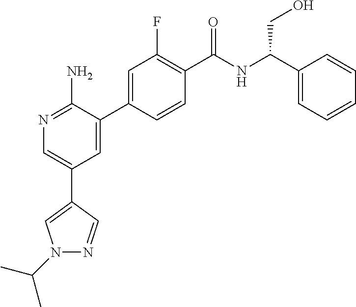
N1=C(N)C(C2=CC(F)=C(C(NC(C3=CC=CC=C3)CO)=O)C=C2)=CC(C2=CN(C(C)C)N=C2)=C1
